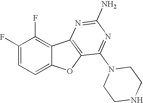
C12=CC=C(F)C(F)=C1C1=C(O2)C(N2CCNCC2)=NC(N)=N1
